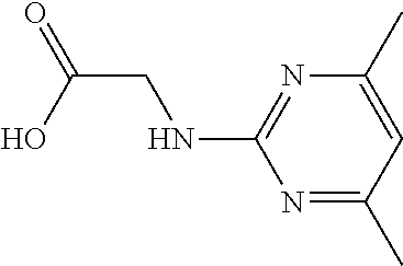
N(C1=NC(C)=CC(C)=N1)CC(=O)O
